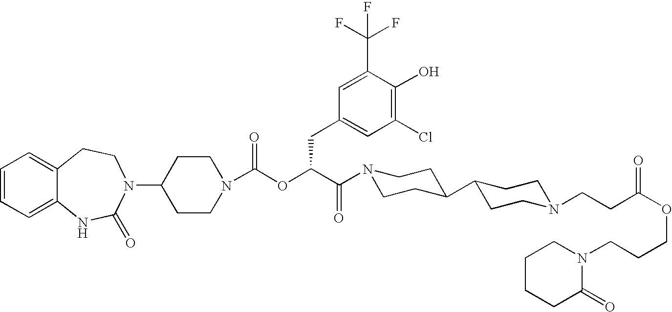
C1=CC=C2C(=C1)CCN(C1CCN(C(OC(C(N3CCC(C4CCN(CCC(OCCCN5CCCCC5=O)=O)CC4)CC3)=O)CC3=CC(Cl)=C(O)C(C(F)(F)F)=C3)=O)CC1)C(=O)N2
